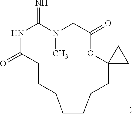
N1C(=O)CCCCCCCC2(OC(=O)CN(C)C1=N)CC2
